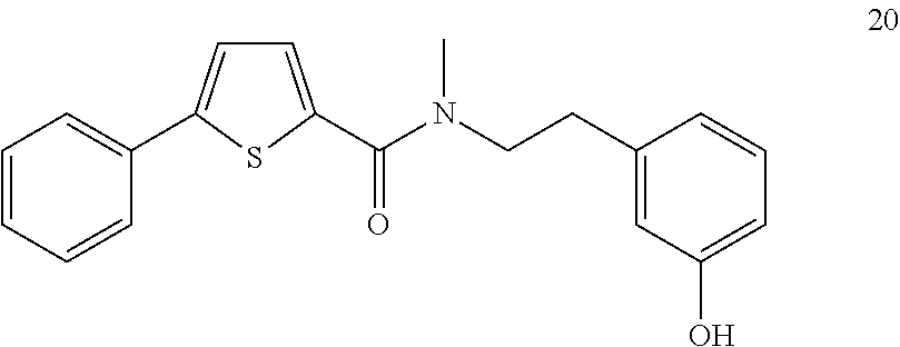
C1(CCN(C)C(=O)C2=CC=C(C3=CC=CC=C3)S2)=CC(O)=CC=C1
